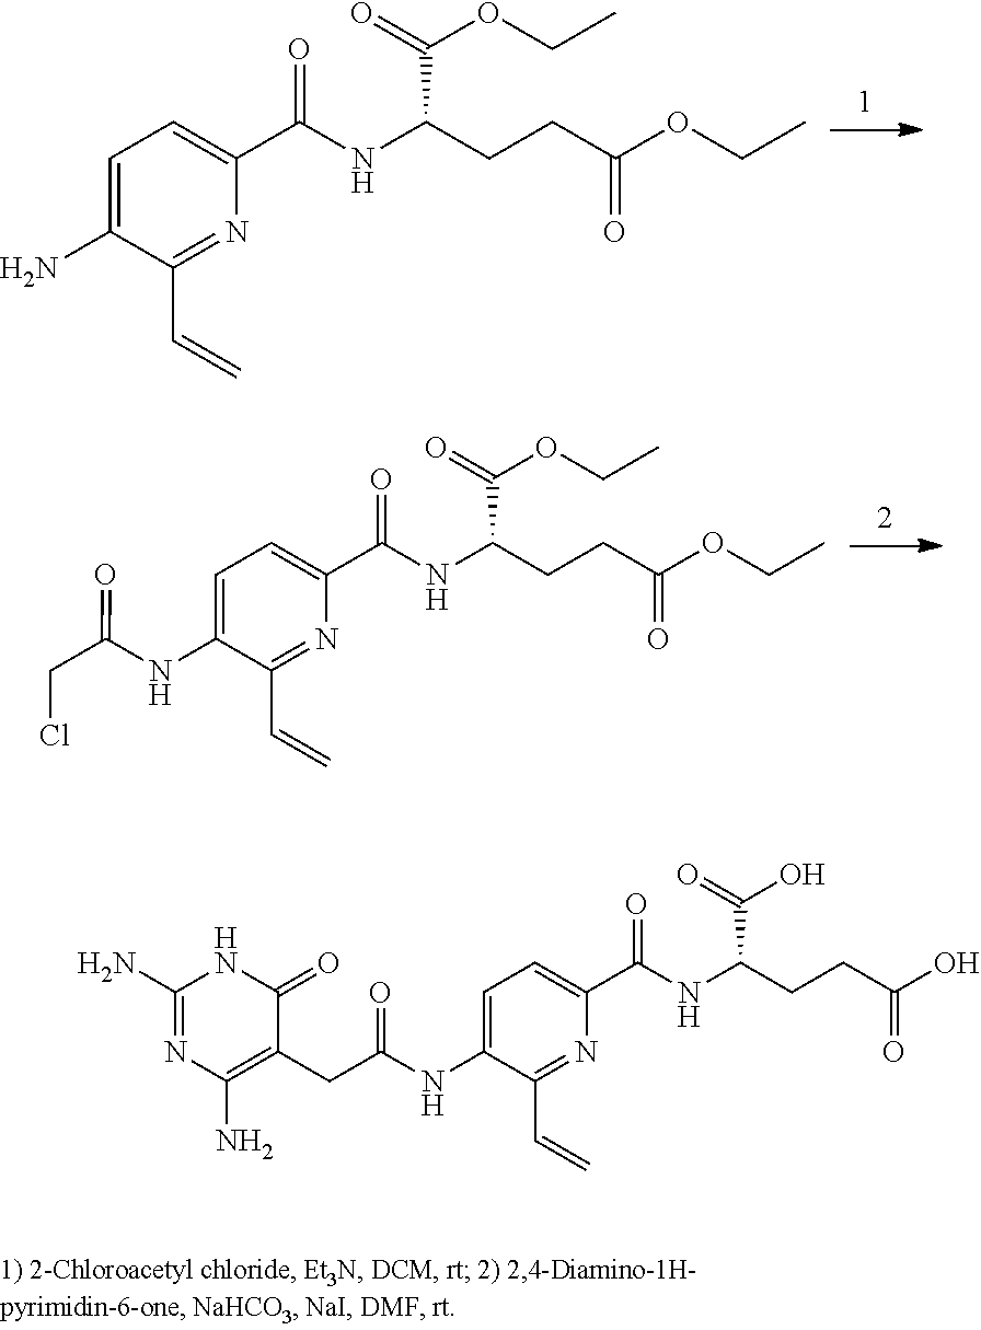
NC1=CC=C(C(NC(CCC(OCC)=O)C(=O)OCC)=O)N=C1C=C.N(C1=CC=C(C(NC(CCC(OCC)=O)C(=O)OCC)=O)N=C1C=C)C(CCl)=O.C1(N)=NC(N)=C(CC(NC2=CC=C(C(NC(CCC(O)=O)C(=O)O)=O)N=C2C=C)=O)C(=O)N1
